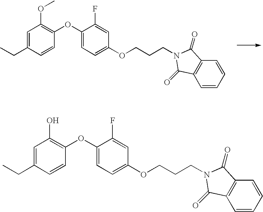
C1=C(CC)C=CC(OC2=CC=C(OCCCN3C(=O)C4=C(C=CC=C4)C3=O)C=C2F)=C1OC.C1=C(CC)C=CC(OC2=CC=C(OCCCN3C(=O)C4=C(C=CC=C4)C3=O)C=C2F)=C1O
